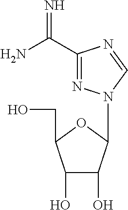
C1(C(=N)N)=NN(C2C(O)C(O)C(CO)O2)C=N1
